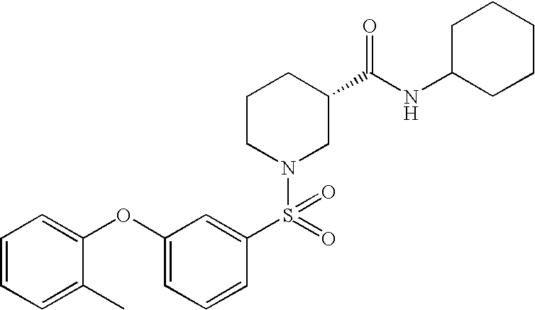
C1(OC2=CC=CC=C2C)=CC=CC(S(=O)(N2CC(C(NC3CCCCC3)=O)CCC2)=O)=C1
